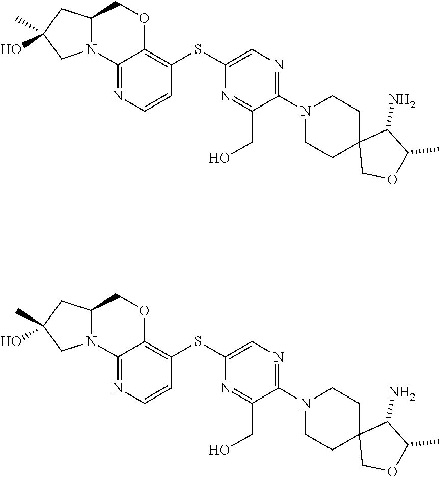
C12=NC=CC(SC3=CN=C(N4CCC5(CC4)COC(C)C5N)C(CO)=N3)=C1OCC1N2CC(C)(O)C1.C12=NC=CC(SC3=CN=C(N4CCC5(CC4)COC(C)C5N)C(CO)=N3)=C1OCC1N2CC(C)(O)C1
